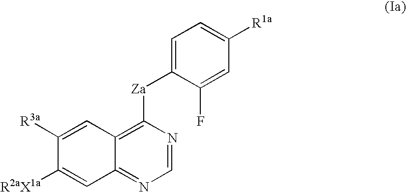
C1([R3a])=CC2=C([Za]C3=CC=C([R1a])C=C3F)N=CN=C2C=C1[R2aX1a]
